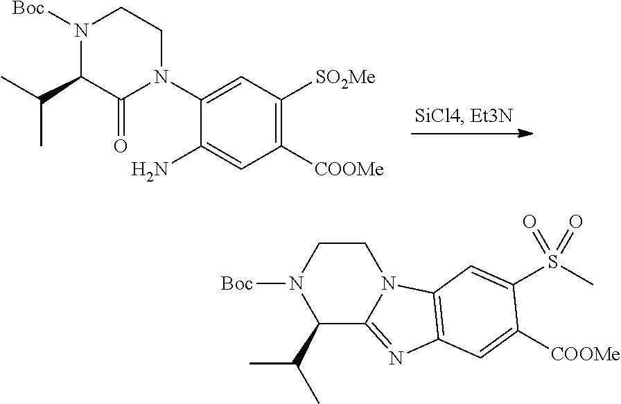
C1([COOMe])=C([SO2Me])C=C(N2CCN([Boc])C(C(C)C)C2=O)C(N)=C1.C1CN([Boc])C(C(C)C)C2=NC3=C(N12)C=C(S(C)(=O)=O)C([COOMe])=C3
